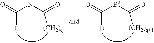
O=C(NC(=O)[(CH2)q])[E].O=C([B2]C(=O)[(CH2)q+1])[D]
